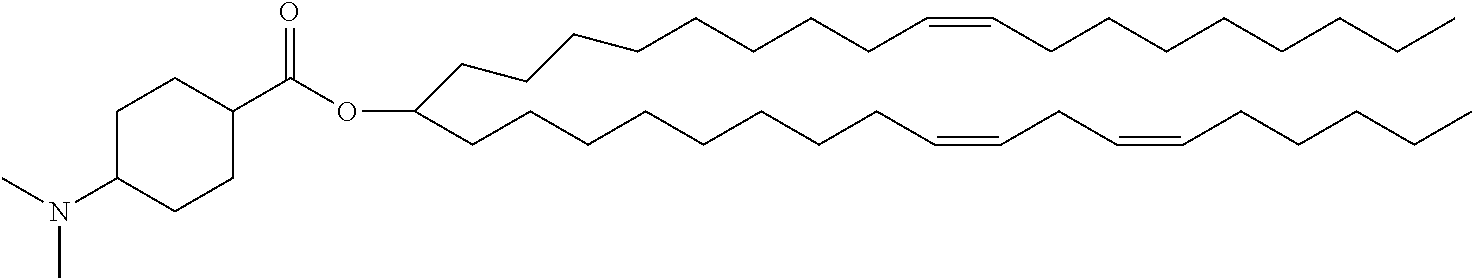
C(CCCCCCCC=CCCCCCCCC)C(CCCCCCCCC=CCC=CCCCCC)OC(C1CCC(N(C)C)CC1)=O
